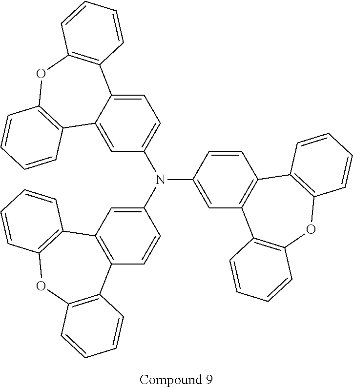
C12=C(C=C(N(C3=CC4=C(C=C3)C3=C(OC5=C4C=CC=C5)C=CC=C3)C3=CC=C4C(=C3)C3=C(OC5=C4C=CC=C5)C=CC=C3)C=C1)C1=C(OC3=C2C=CC=C3)C=CC=C1
